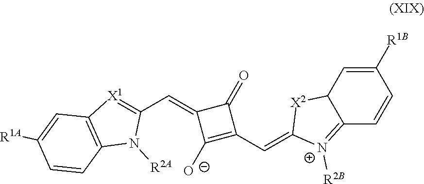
C1(=O)C(=CC2=[X1]C3=C(N2[R2A])C=CC([R1A])=C3)C([O-])=C1C=C1[X2]C2C=C([R1B])C=CC2=[N+]1[R2B]
